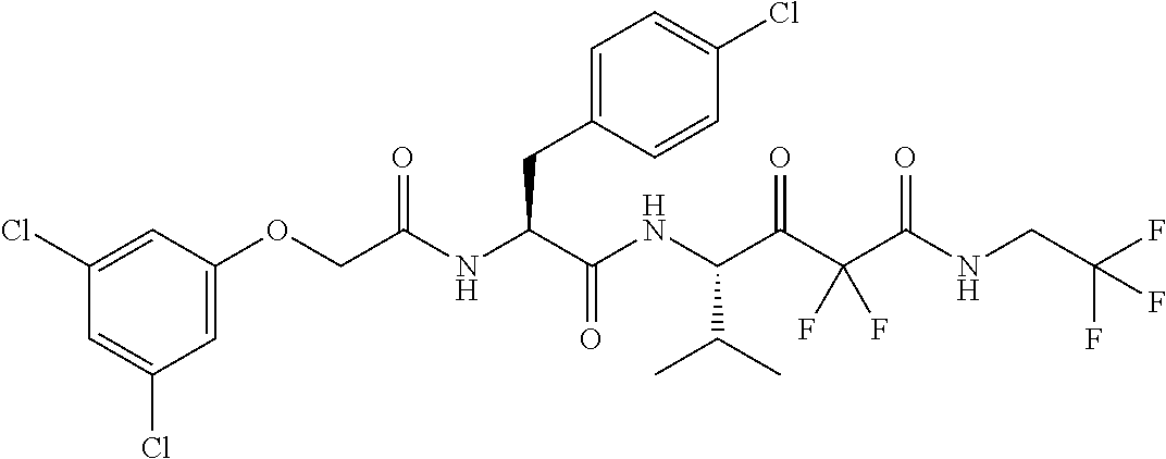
C1=C(Cl)C=C(Cl)C=C1OCC(NC(C(NC(C(C(C(NCC(F)(F)F)=O)(F)F)=O)C(C)C)=O)CC1=CC=C(Cl)C=C1)=O
